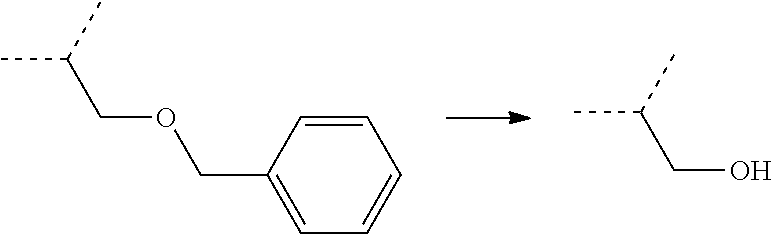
C1=CC(COCC(C)C)=CC=C1.OCC(C)C
